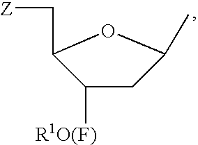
C1([R1O(F)])CC(C)OC1C[Z]
